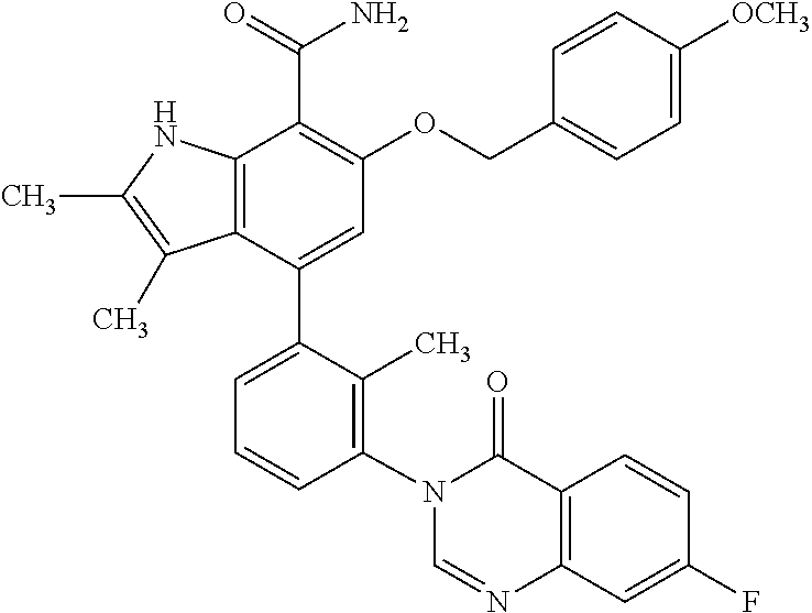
C12=C(C(C3=CC=CC(N4C=NC5=C(C4=O)C=CC(F)=C5)=C3C)=CC(OCC3=CC=C([OCH3])C=C3)=C1C(=O)N)C(C)=C(C)N2
